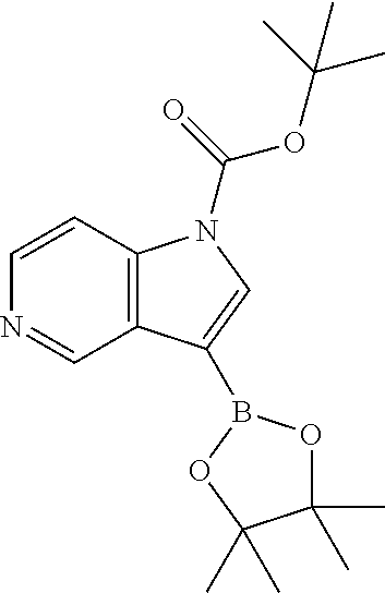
C1=CC2=C(C=N1)C(B1OC(C)(C)C(C)(C)O1)=CN2C(=O)OC(C)(C)C
